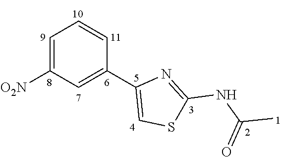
C1=C([O2N])C=C(C2=CSC(NC(C)=O)=N2)C=C1
